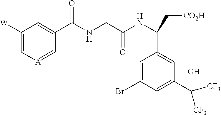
C1([W])=C[A]=CC(C(NCC(NC(C[CO2H])C2=CC(C(O)([CF3])[CF3])=CC(Br)=C2)=O)=O)=C1
